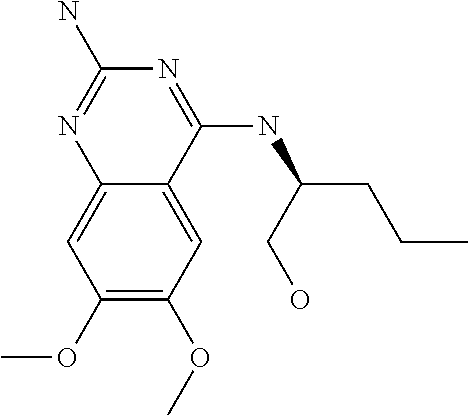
C1(OC)=C(OC)C=C2C(=C1)N=C(N)N=C2NC(CCC)CO
